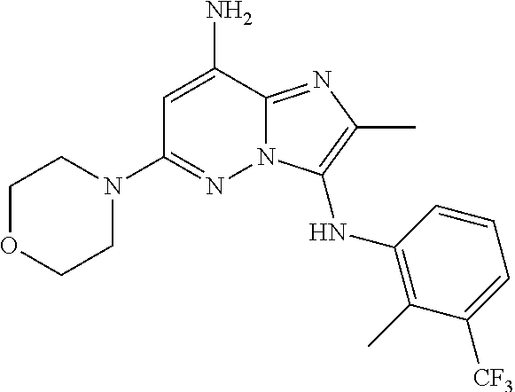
NC1=CC(N2CCOCC2)=NN2C1=NC(C)=C2NC1=C(C)C([CF3])=CC=C1
